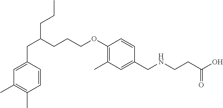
C1=C(CC(CCCOC2=C(C)C=C(CNCCC(=O)O)C=C2)CCC)C=CC(C)=C1C
